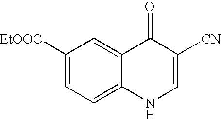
C1([EtOOC])=CC=C2C(=C1)C(=O)C([CN])=CN2
